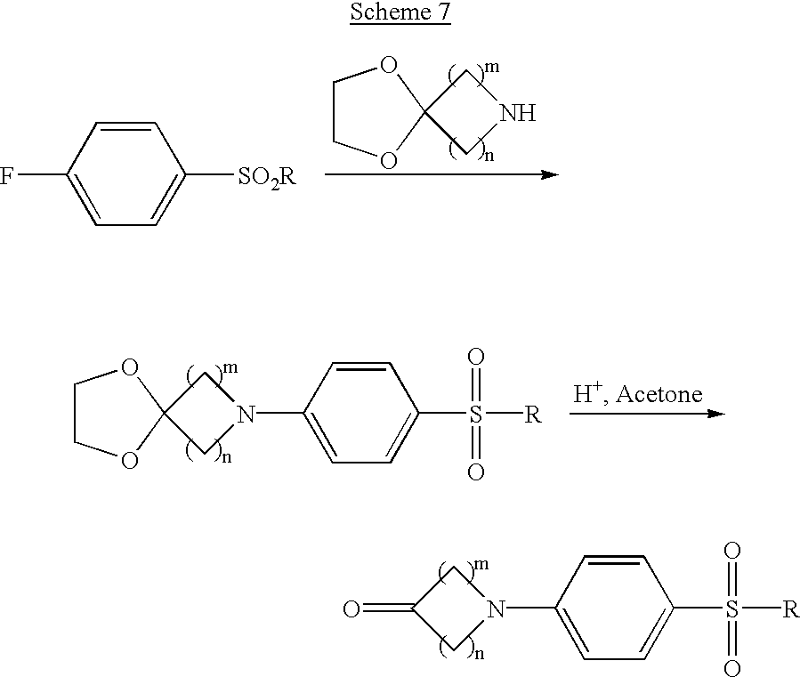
FC1=CC=C([SO2R])C=C1.C1COC2(O1)CNC2.C1COC2(O1)CN(C1=CC=C(S([R])(=O)=O)C=C1)C2.C1(=O)CN(C2=CC=C(S(=O)(=O)[R])C=C2)C1
